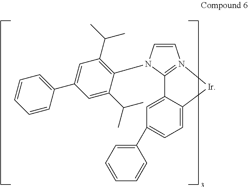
C1=C2C(=CC(C3=CC=CC=C3)=C1)C1=N(C=CN1C1=C(C(C)C)C=C(C3=CC=CC=C3)C=C1C(C)C)[Ir]2
